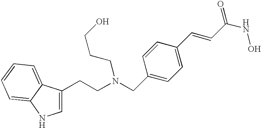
C1=C(CCN(CC2=CC=C(C=CC(NO)=O)C=C2)CCCO)C2=CC=CC=C2N1
